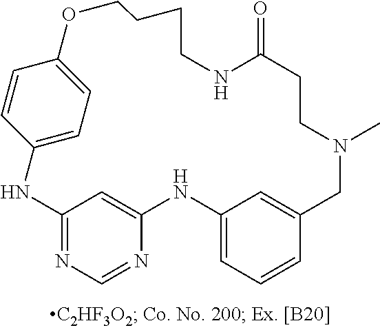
N1C2=NC=NC(=C2)NC2=CC=CC(=C2)CN(C)CCC(=O)NCCCCOC2=CC=C1C=C2
